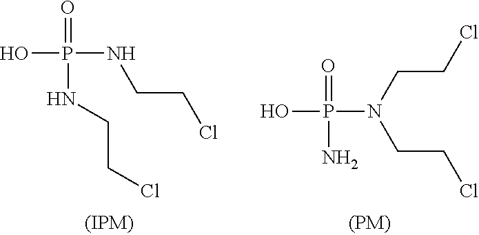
OP(=O)(N)N(CCCl)CCCl.OP(=O)(NCCCl)NCCCl
